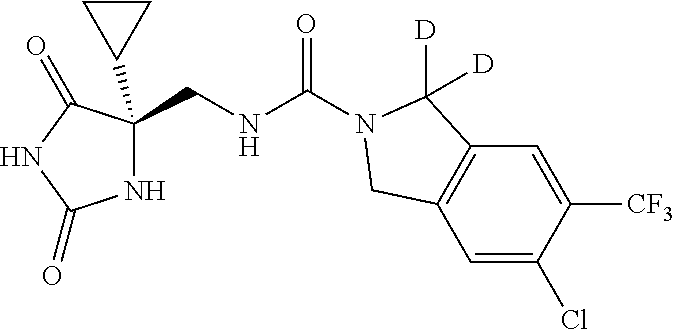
N1C(CNC(N2C([D])([D])C3=C(C=C(Cl)C([CF3])=C3)C2)=O)(C2CC2)C(=O)NC1=O
